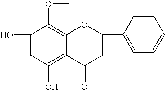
C1(O)=CC(O)=C2C(=C1OC)OC(C1=CC=CC=C1)=CC2=O
